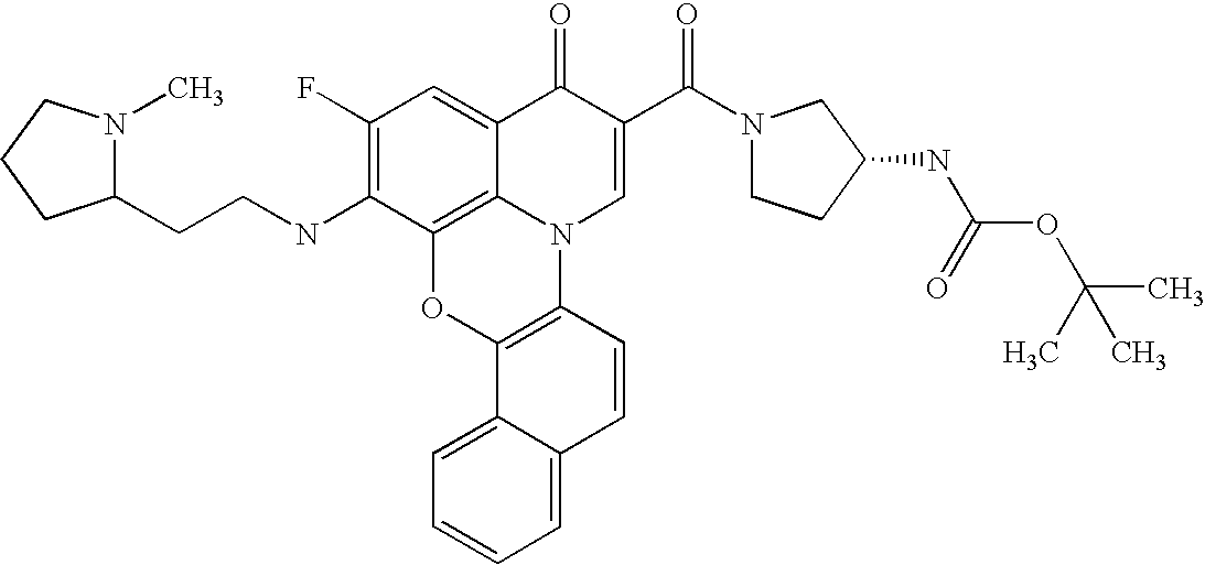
C1(F)=C(NCCC2N(C)CCC2)C2=C3C(=C1)C(=O)C(C(N1CCC(NC(=O)OC(C)(C)C)C1)=O)=CN3C1=C(O2)C2=CC=CC=C2C=C1
